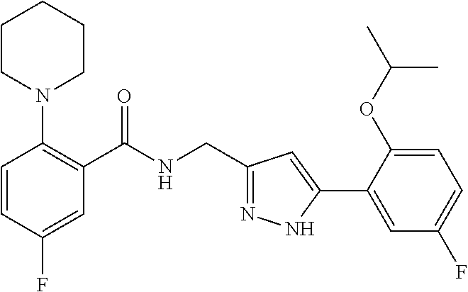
C1=CC(F)=CC(C(NCC2=NNC(C3=CC(F)=CC=C3OC(C)C)=C2)=O)=C1N1CCCCC1
